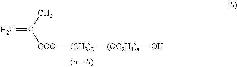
C=C(C)[COO][(CH2)2][(OC2H4)n]O
